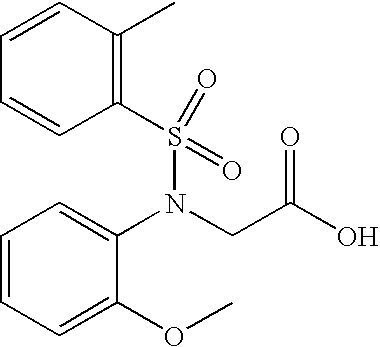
C1=CC(C)=C(S(N(CC(O)=O)C2=CC=CC=C2OC)(=O)=O)C=C1
